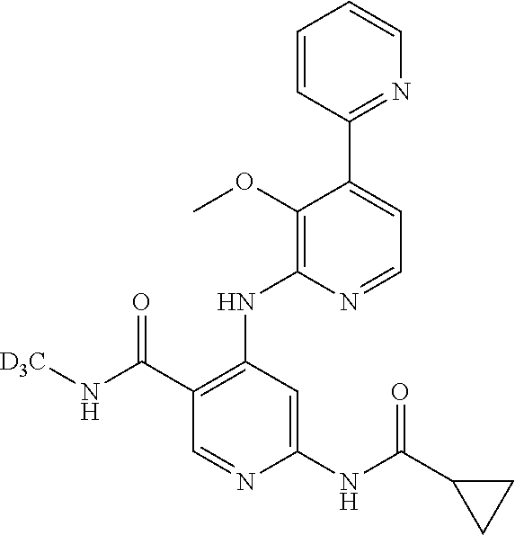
C1(NC(=O)C2CC2)=CC(NC2=C(OC)C(C3=NC=CC=C3)=CC=N2)=C(C(=O)N[D3C])C=N1
